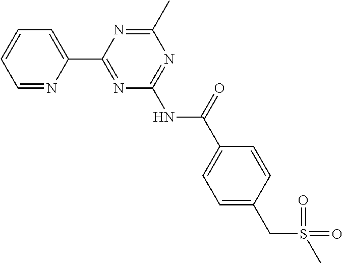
C1=NC(C2=NC(NC(C3=CC=C(CS(=O)(=O)C)C=C3)=O)=NC(C)=N2)=CC=C1
